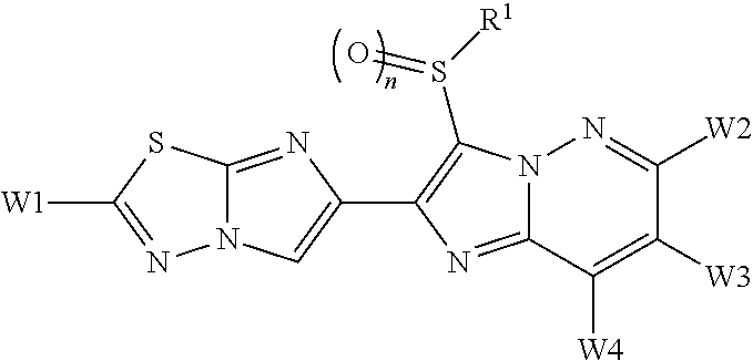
N12C(=NC(C3=C(S([R1])=O)N4C(=N3)C([W4])=C([W3])C([W2])=N4)=C1)SC([W1])=N2
